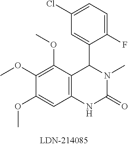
C12=C(C(OC)=C(OC)C(OC)=C1)C(C1=CC(Cl)=CC=C1F)N(C)C(=O)N2
